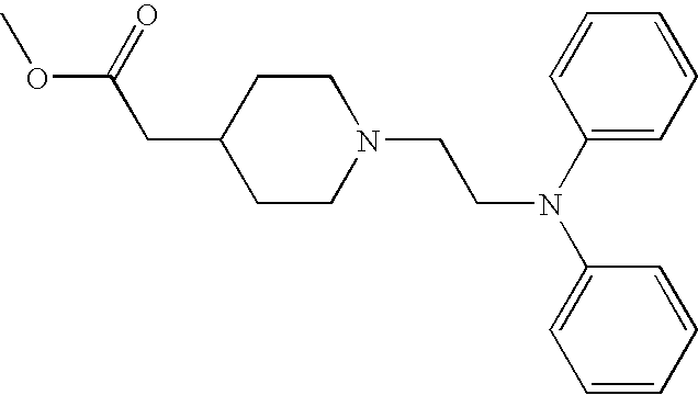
COC(CC1CCN(CCN(C2=CC=CC=C2)C2=CC=CC=C2)CC1)=O
